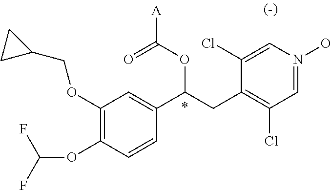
C1(OCC2CC2)=C(OC(F)F)C=CC(C(CC2=C(Cl)C=N(O)C=C2Cl)OC([A])=O)=C1
